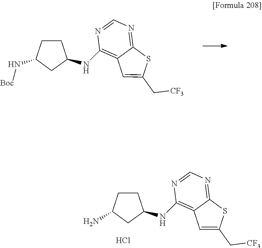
N1=CN=C2C(=C1NC1CCC(N[Boc])C1)C=C(C[CF3])S2.N1=CN=C2C(=C1NC1CCC(N)C1)C=C(C[CF3])S2.Cl
